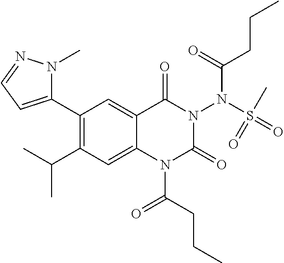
C1(C2=CC=NN2C)=C(C(C)C)C=C2C(=C1)C(=O)N(N(S(=O)(=O)C)C(CCC)=O)C(=O)N2C(CCC)=O
